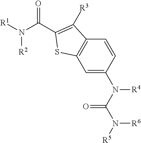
C(N([R1])[R2])(=O)C1=C([R3])C2=C(C=C(N(C(N([R5])[R6])=O)[R4])C=C2)S1
